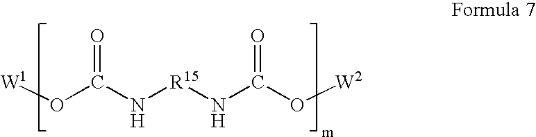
[W1]OC(N[R15]NC(O[W2])=O)=O
